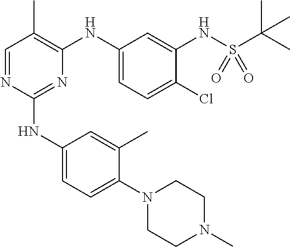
C1=NC(NC2=CC=C(N3CCN(C)CC3)C(C)=C2)=NC(NC2=CC=C(Cl)C(NS(C(C)(C)C)(=O)=O)=C2)=C1C
